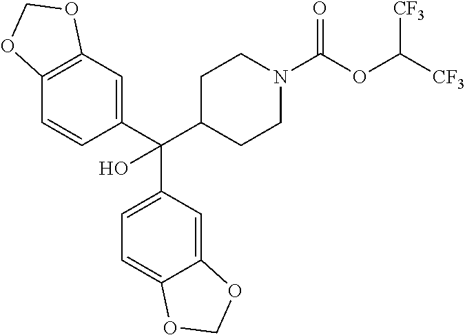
C1(C(C2CCN(C(OC([CF3])[CF3])=O)CC2)(C2=CC=C3C(=C2)OCO3)O)=CC2=C(C=C1)OCO2
